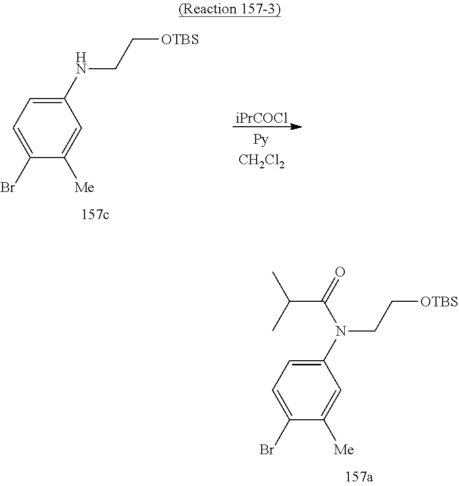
[iPrCOCl].C1(NCC[OTBS])=CC=C(Br)C([Me])=C1.C1(N(CC[OTBS])C(=O)C(C)C)=CC=C(Br)C([Me])=C1
